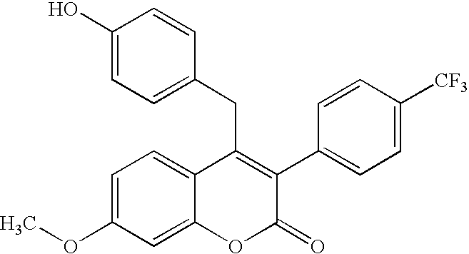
C1(O)=CC=C(CC2=C(C3=CC=C([CF3])C=C3)C(=O)OC3=CC(OC)=CC=C23)C=C1
